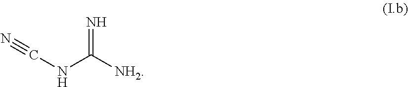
C(NC([NH2])=N)#N
